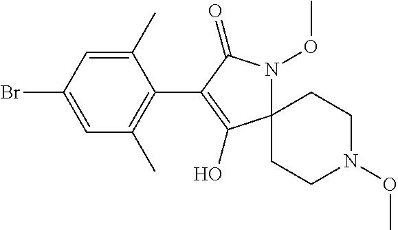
C1(C)=CC(Br)=CC(C)=C1C1=C(O)C2(N(OC)C1=O)CCN(OC)CC2
